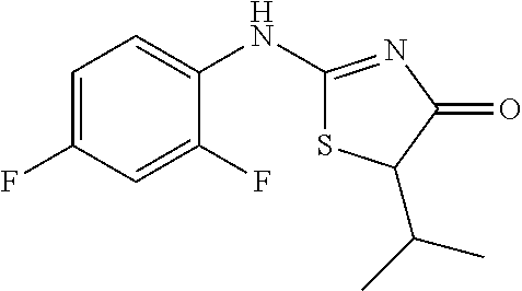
C1=C(F)C=C(F)C(NC2=NC(=O)C(C(C)C)S2)=C1
